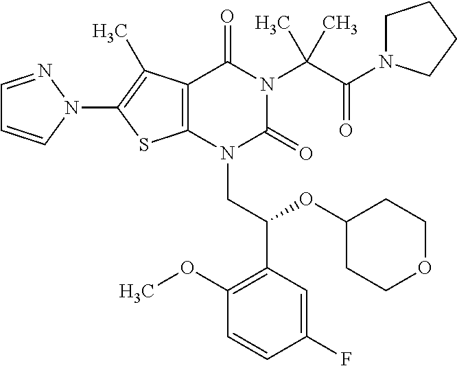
C12=C(C(C)=C(N3C=CC=N3)S1)C(=O)N(C(C(=O)N1CCCC1)(C)C)C(=O)N2CC(C1=C(OC)C=CC(F)=C1)OC1CCOCC1
